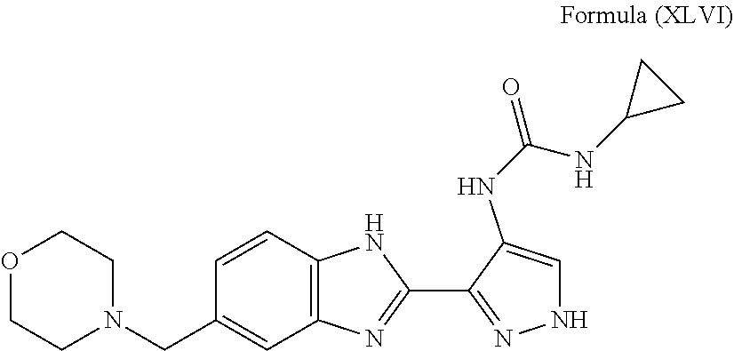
C1=CC2=C(C=C1CN1CCOCC1)N=C(C1=NNC=C1NC(NC1CC1)=O)N2
